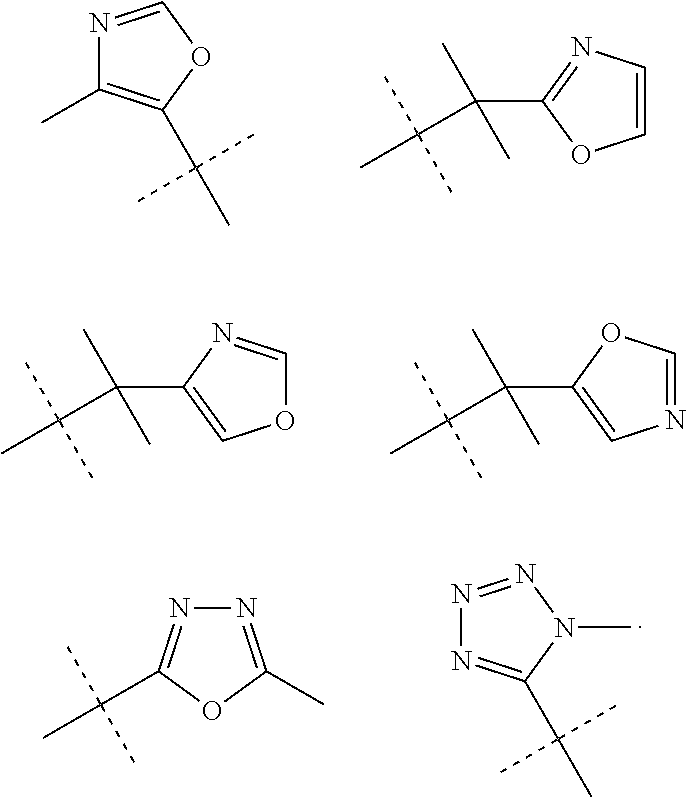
N1=COC(C(C)(C)C)=C1C.C(C1=NC=CO1)(C)(C)C(C)(C)C.C(C1=COC=N1)(C)(C)C(C)(C)C.C(C1=CN=CO1)(C)(C)C(C)(C)C.N1=C(C)OC(C(C)(C)C)=N1.N1=NN(C)C(C(C)(C)C)=N1
